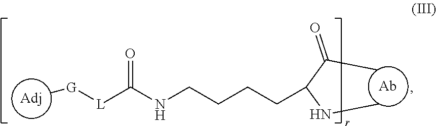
C(CCCNC([L][G]C)=O)C(C(C)=O)NC
